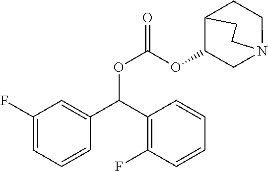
C(OC(OC1CN2CCC1CC2)=O)(C1=CC(F)=CC=C1)C1=C(F)C=CC=C1
